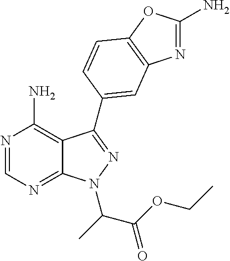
N1=CN=C2C(=C1N)C(C1=CC3=C(OC(N)=N3)C=C1)=NN2C(C)C(OCC)=O
